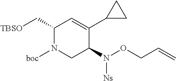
C1(C[TBSO])N([boc])CC(N([Ns])OCC=C)C(C2CC2)=C1
